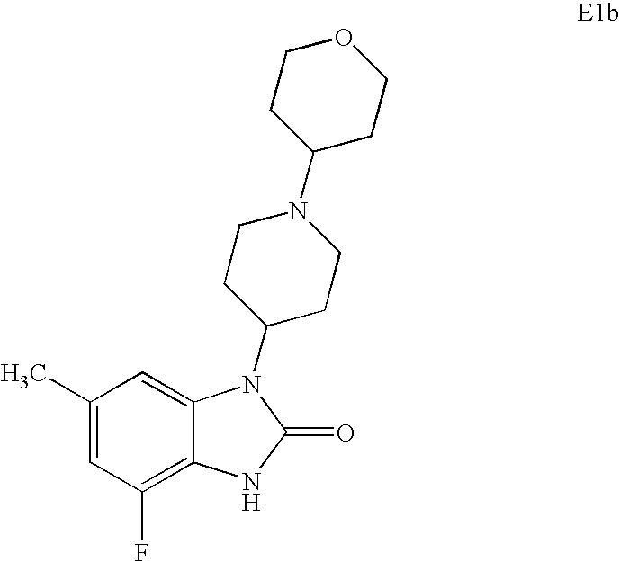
C1(C)=CC(F)=C2C(=C1)N(C1CCN(C3CCOCC3)CC1)C(=O)N2
